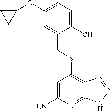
C1(OC2CC2)=CC=C([CN])C(CSC2=C3C(=NC(N)=C2)NN=N3)=C1
